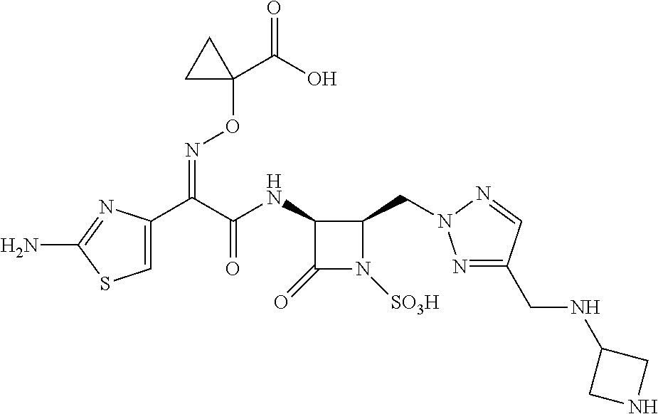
C1=C(C(C(NC2C(=O)N([SO3H])C2CN2N=C(CNC3CNC3)C=N2)=O)=NOC2(C(=O)O)CC2)N=C(N)S1
